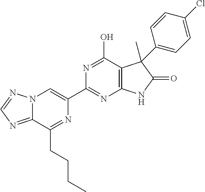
C12=NC=NN1C=C(C1=NC3=C(C(O)=N1)C(C)(C1=CC=C(Cl)C=C1)C(=O)N3)N=C2CCCC
